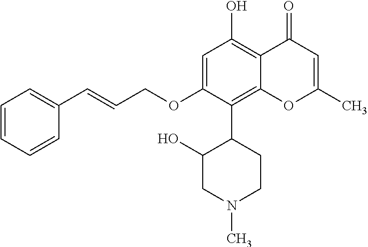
C1(C=CCOC2=CC(O)=C3C(=C2C2CCN(C)CC2O)OC(C)=CC3=O)=CC=CC=C1
